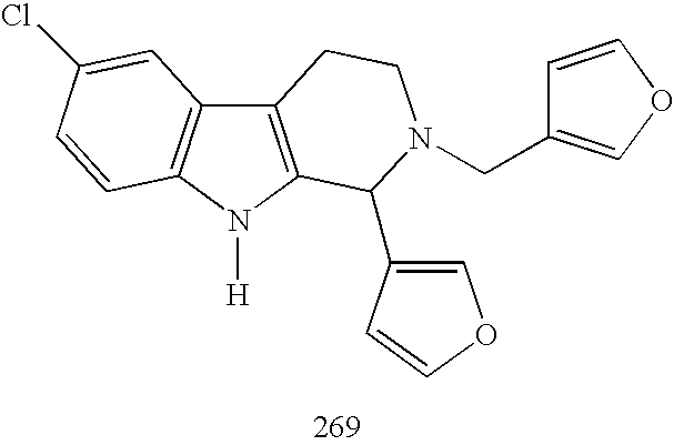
C12=C(N([H])C3=C1C=C(Cl)C=C3)C(C1=COC=C1)N(CC1=COC=C1)CC2
